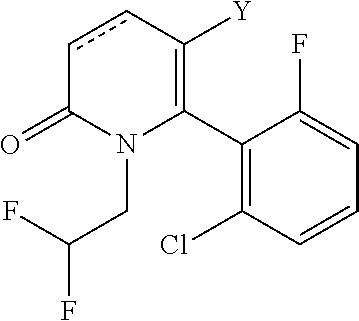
C1(C2=C([Y])ccC(=O)N2CC(F)F)=C(Cl)C=CC=C1F
